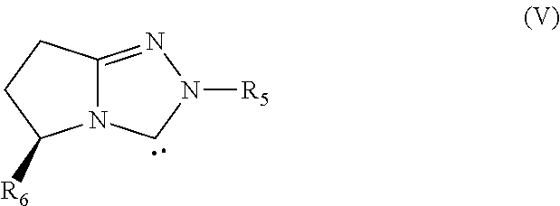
N12C(=NN([R5])C1)CCC2[R6]
